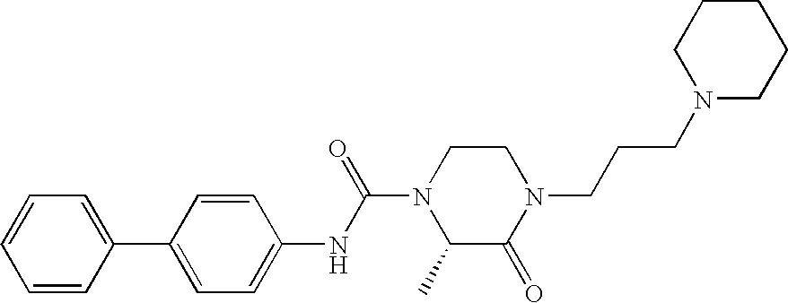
C1=CC(C2=CC=C(NC(N3C(C)C(=O)N(CCCN4CCCCC4)CC3)=O)C=C2)=CC=C1
